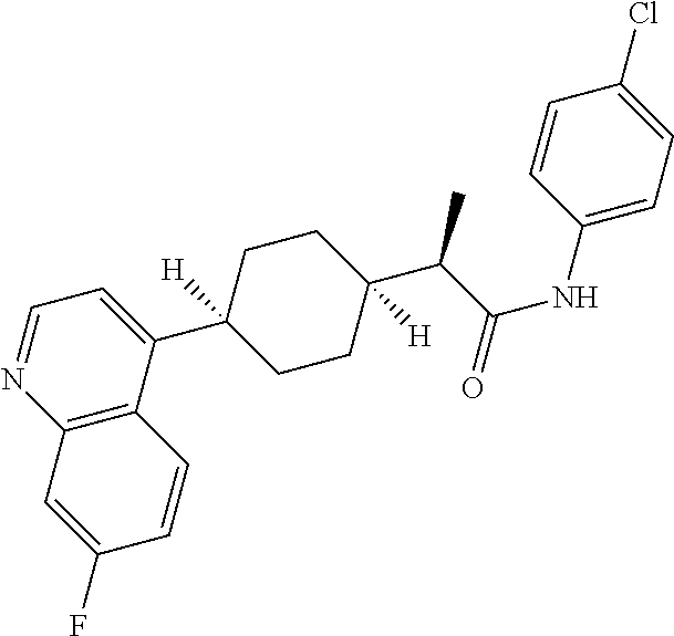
C12=C(C(C3([H])CCC(C(C(NC4=CC=C(Cl)C=C4)=O)C)([H])CC3)=CC=N1)C=CC(F)=C2
